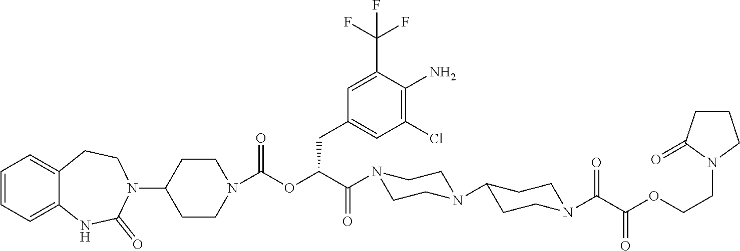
C1=CC=C2C(=C1)CCN(C1CCN(C(OC(C(=O)N3CCN(C4CCN(C(C(OCCN5CCCC5=O)=O)=O)CC4)CC3)CC3=CC(Cl)=C(N)C(C(F)(F)F)=C3)=O)CC1)C(=O)N2
